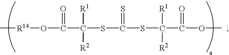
C[R14]OC(C(SC(SC(C(OC)=O)([R1])[R2])=S)([R1])[R2])=O
